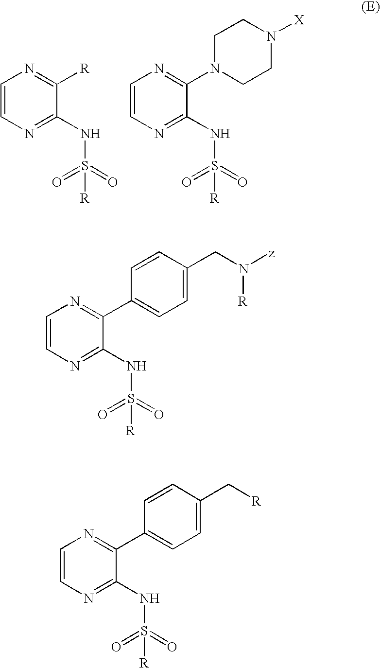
C1=CN=C(NS(=O)(=O)[R])C([R])=N1.C1=CN=C(NS(=O)(=O)[R])C(N2CCN([X])CC2)=N1.C1=CN=C(NS(=O)(=O)[R])C(C2=CC=C(CN([z])[R])C=C2)=N1.C1=CN=C(NS(=O)(=O)[R])C(C2=CC=C(C[R])C=C2)=N1
